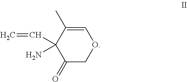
C1(C=C)(N)C(=O)COC=C1C
